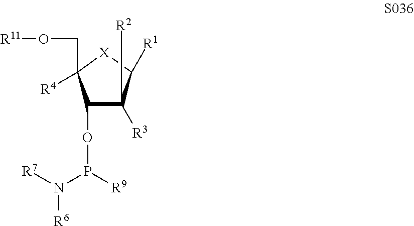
C(C1([R4])C(OP(N([R7])[R6])[R9])C([R3])([R2])C([R1])[X]1)O[R11]
